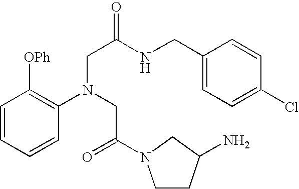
C1=CC=CC(N(CC(=O)N2CCC(N)C2)CC(NCC2=CC=C(Cl)C=C2)=O)=C1[OPh]
